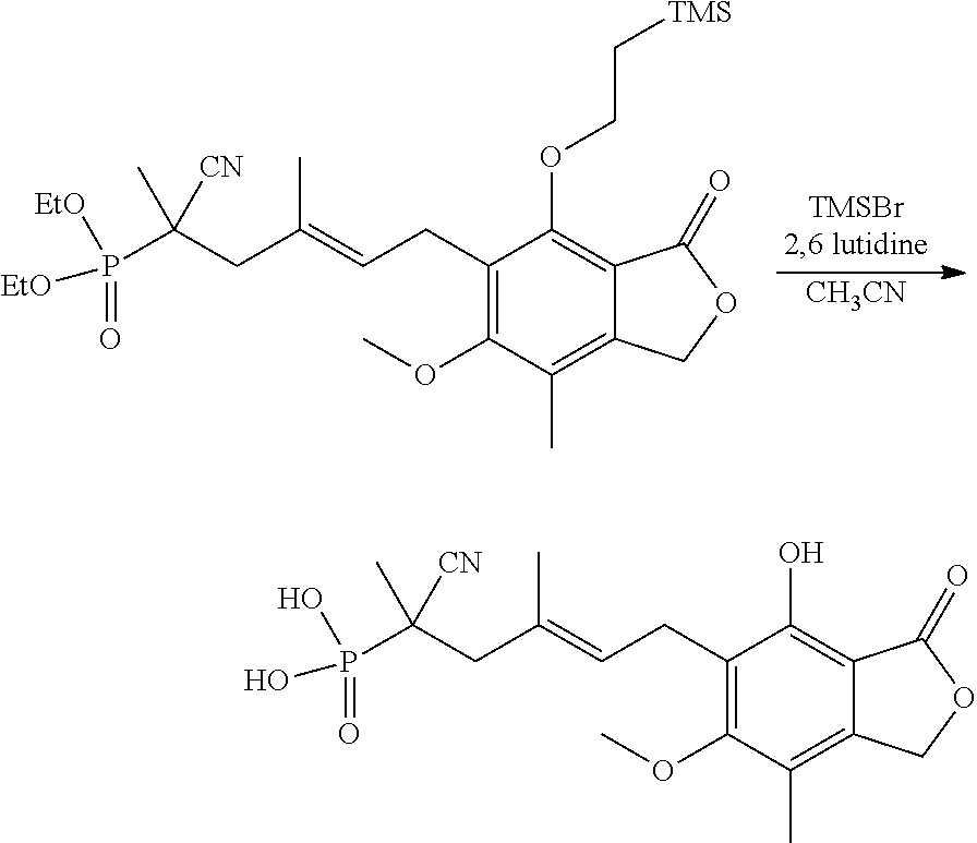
C1(CC=C(CC(P([EtO])(=O)[EtO])([CN])C)C)=C(OC)C(C)=C2C(=C1OCC[TMS])C(=O)OC2.[CH3CN].C1(CC=C(CC(P(O)(=O)O)([CN])C)C)=C(OC)C(C)=C2C(=C1O)C(=O)OC2
